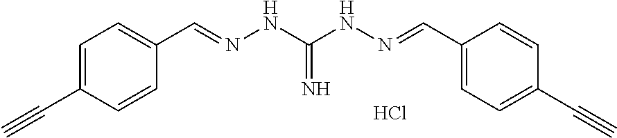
Cl.C1=CC(C#C)=CC=C1C=NNC(NN=CC1=CC=C(C#C)C=C1)=N
